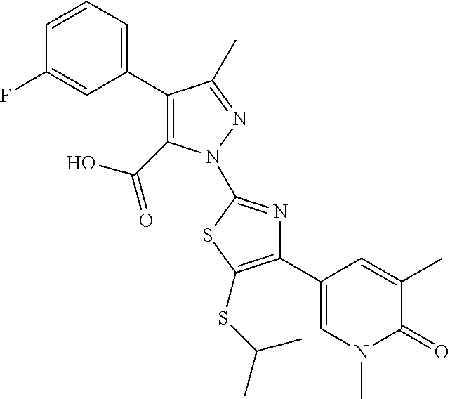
C1(C2=CC=CC(F)=C2)=C(C(O)=O)N(C2=NC(C3=CN(C)C(=O)C(C)=C3)=C(SC(C)C)S2)N=C1C
